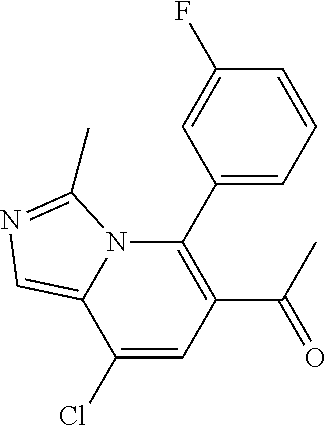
C1(Cl)=CC(C(C)=O)=C(C2=CC=CC(F)=C2)N2C1=CN=C2C
